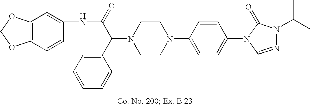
N1(C(C2=CC=CC=C2)C(=O)NC2=CC3=C(C=C2)OCO3)CCN(C2=CC=C(N3C=NN(C(C)C)C3=O)C=C2)CC1
